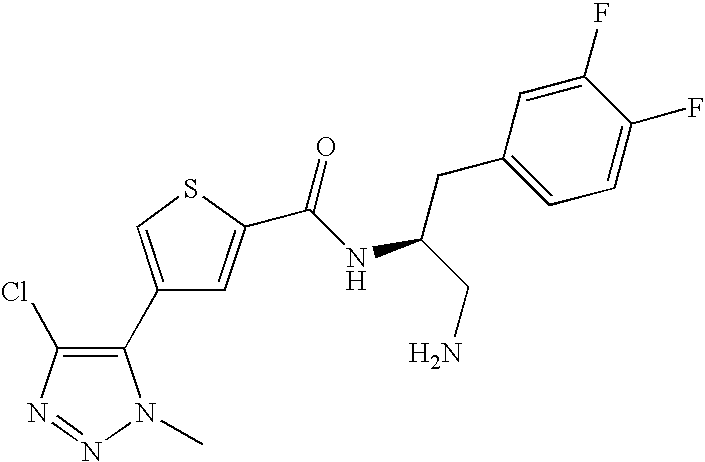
C1(C2=C(Cl)N=NN2C)=CSC(C(NC(CN)CC2=CC=C(F)C(F)=C2)=O)=C1
